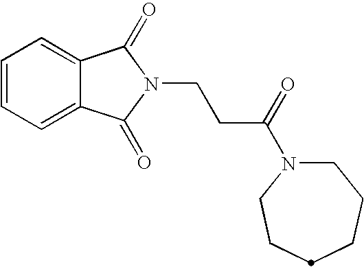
C1=CC=C2C(=C1)C(=O)N(CCC(=O)N1CCCCCC1)C2=O
